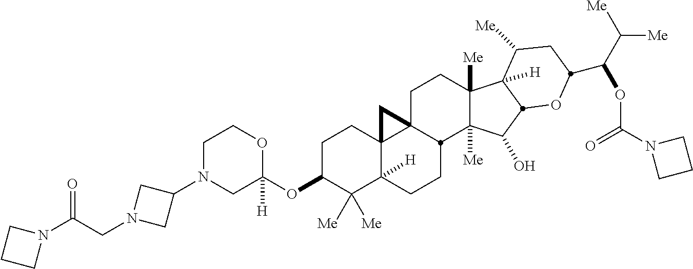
C1N(C2CN(CC(N3CCC3)=O)C2)CC(OC2C([Me])([Me])C3([H])C4(CC2)C2(CCC5([Me])C([Me])(C(O)C6C5([H])C([Me])CC(C(C([Me])[Me])OC(N5CCC5)=O)O6)C2CC3)C4)([H])OC1
